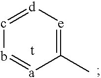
b1=[a]C(C)=[e][d]=c-1
